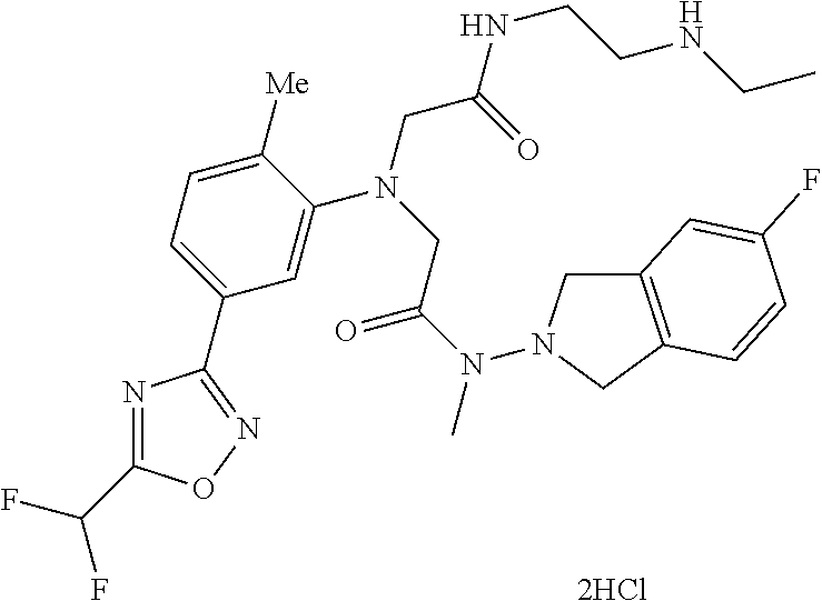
N1=C(C(F)F)ON=C1C1=CC=C([Me])C(N(CC(N(C)N2CC3=C(C2)C=CC(F)=C3)=O)CC(=O)NCCNCC)=C1
